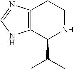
C12=C(C(C(C)C)NCC1)NC=N2
